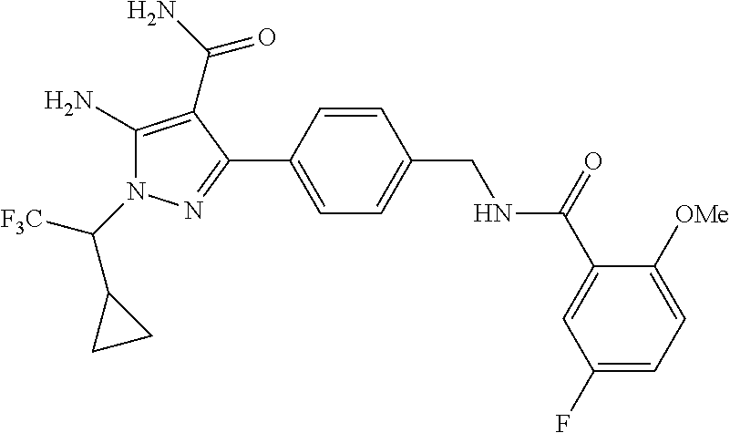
C1=CC(C2=NN(C([F3C])C3CC3)C(N)=C2C(=O)N)=CC=C1CNC(C1=CC(F)=CC=C1[OMe])=O
